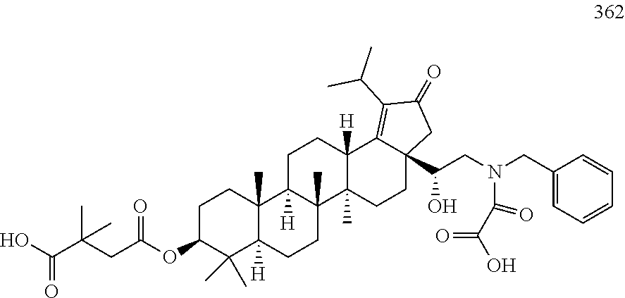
C1C(OC(CC(C(O)=O)(C)C)=O)C(C)(C)C2([H])C(C)(C1)C1([H])C(C)(CC2)C2(C)C([H])(CC1)C1=C(C(C)C)C(=O)CC1(C(CN(CC1=CC=CC=C1)C(C(O)=O)=O)O)CC2
